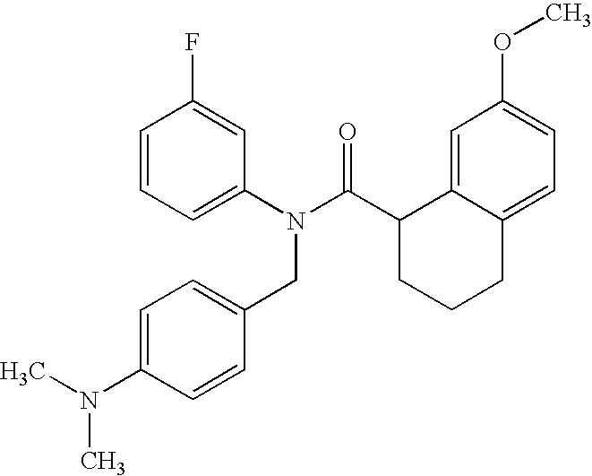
C1=CC(F)=CC(N(C(C2CCCC3=CC=C(OC)C=C23)=O)CC2=CC=C(N(C)C)C=C2)=C1
